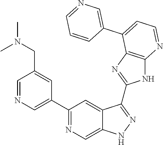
C1=NC=C(C2=NC=C3C(=C2)C(C2=NC4=C(N2)N=CC=C4C2=CN=CC=C2)=NN3)C=C1CN(C)C
